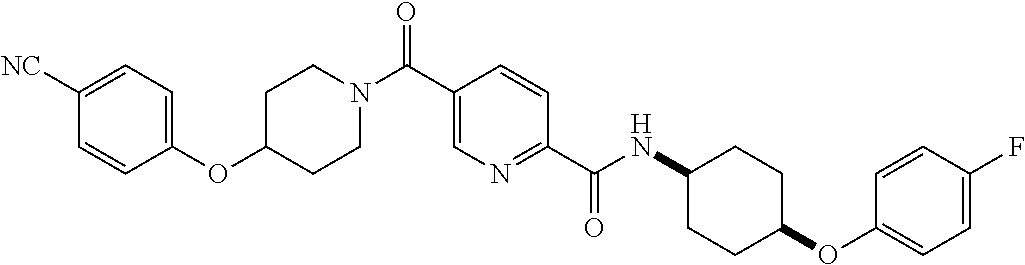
C1CN(C(C2=CN=C(C(=O)NC3CCC(OC4=CC=C(F)C=C4)CC3)C=C2)=O)CCC1OC1=CC=C([NC])C=C1
